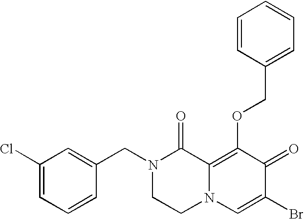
C1=C(CN2CCN3C(=C(OCC4=CC=CC=C4)C(=O)C(Br)=C3)C2=O)C=CC=C1Cl
